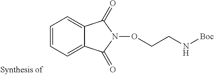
C1=CC=C2C(=C1)C(=O)N(OCCN[Boc])C2=O
